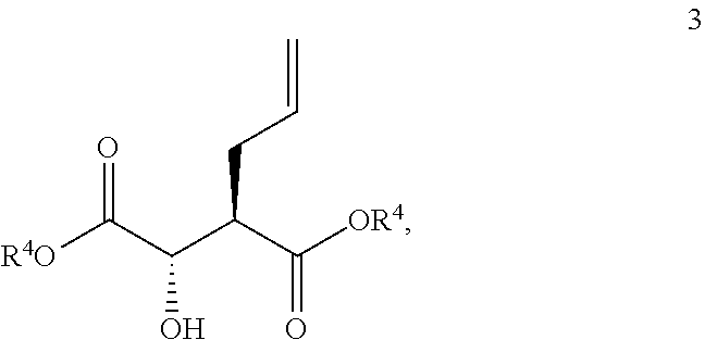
C(C=C)C(C(O)C(=O)[R4O])C([OR4])=O
